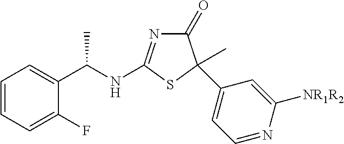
C1=CC=C(F)C(C(NC2=NC(=O)C(C3=CC=NC([NR1R2])=C3)(C)S2)C)=C1
